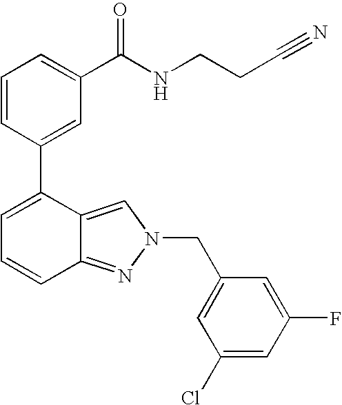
C1=CC(C2=CC=CC3=NN(CC4=CC(Cl)=CC(F)=C4)C=C23)=CC(C(NCCC#N)=O)=C1
